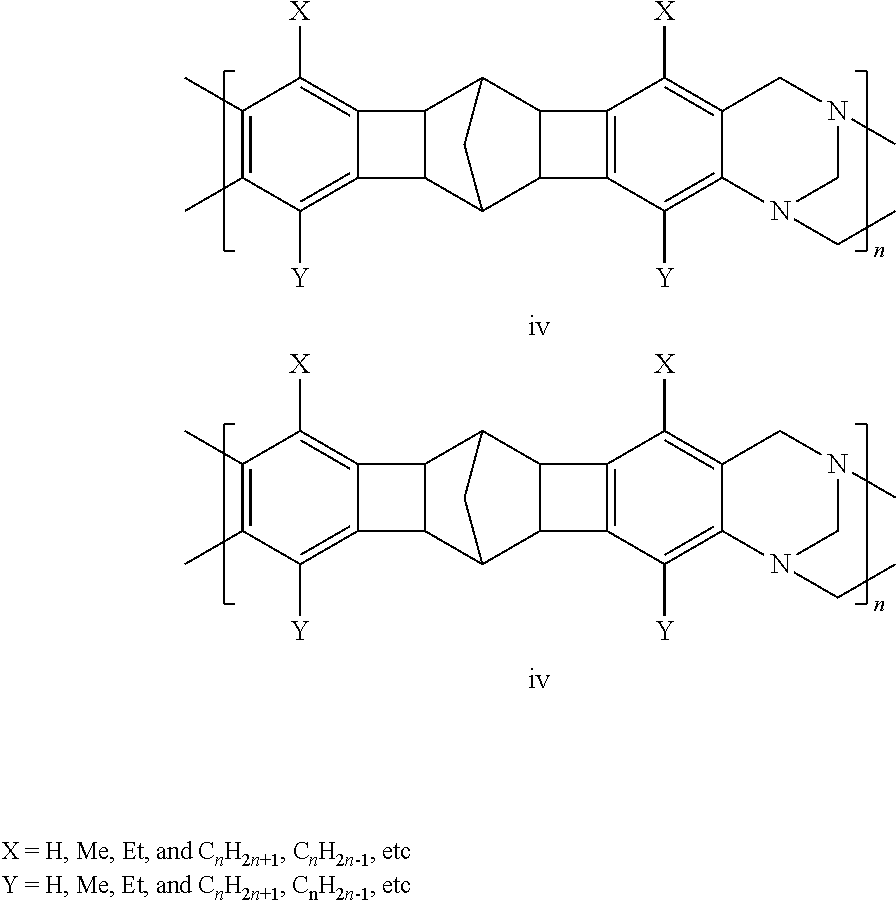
C1(C)=C(C)C([Y])=C2C(=C1[X])C1C3C4C5=C(C([Y])=C6C(=C5[X])CN(C)CN6CC)C4C(C21)C3.C1(C)=C(C)C([Y])=C2C(=C1[X])C1C3C4C5=C(C([Y])=C6C(=C5[X])CN(C)CN6CC)C4C(C21)C3
